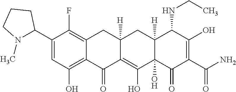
C1(C2N(C)CCC2)=CC(O)=C2C(=C1F)CC1([H])CC3([H])C(NCC)C(O)=C(C(=O)N)C(=O)C3(O)C(O)=C1C2=O
